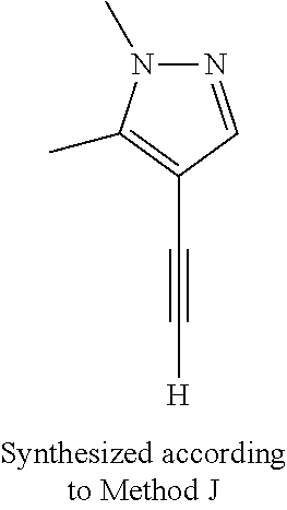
[H]C#CC1=C(C)N(C)N=C1
